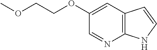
C12=C(C=C(OCCOC)C=N1)C=CN2
